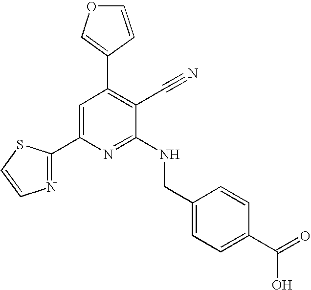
N1=C(C2=CC(C3=COC=C3)=C(C#N)C(NCC3=CC=C(C(=O)O)C=C3)=N2)SC=C1
